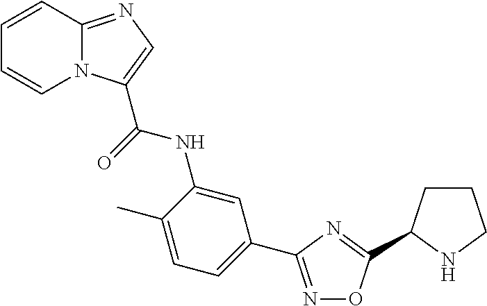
C1=CC2=NC=C(C(=O)NC3=CC(C4=NOC(C5CCCN5)=N4)=CC=C3C)N2C=C1
